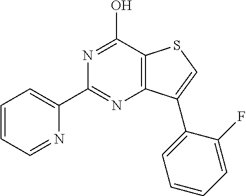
C12=C(C(O)=NC(C3=CC=CC=N3)=N1)SC=C2C1=CC=CC=C1F
